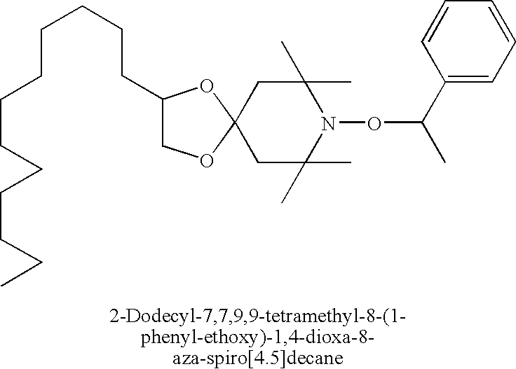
C1(CCCCCCCCCCCC)COC2(O1)CC(C)(C)N(OC(C)C1=CC=CC=C1)C(C)(C)C2
